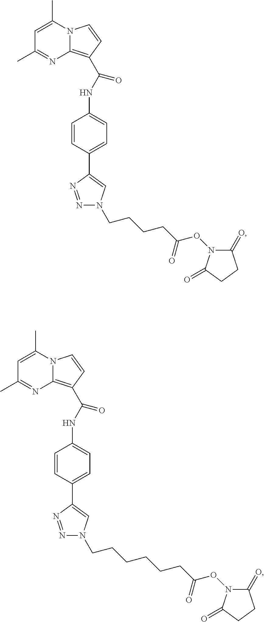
C1(C)=NC2=C(C(NC3=CC=C(C4=CN(CCCCC(ON5C(=O)CCC5=O)=O)N=N4)C=C3)=O)C=CN2C(C)=C1.C1(C)=NC2=C(C(NC3=CC=C(C4=CN(CCCCCCC(ON5C(=O)CCC5=O)=O)N=N4)C=C3)=O)C=CN2C(C)=C1
